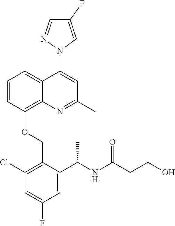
C1=CC(OCC2=C(Cl)C=C(F)C=C2C(NC(CCO)=O)C)=C2C(=C1)C(N1C=C(F)C=N1)=CC(C)=N2
